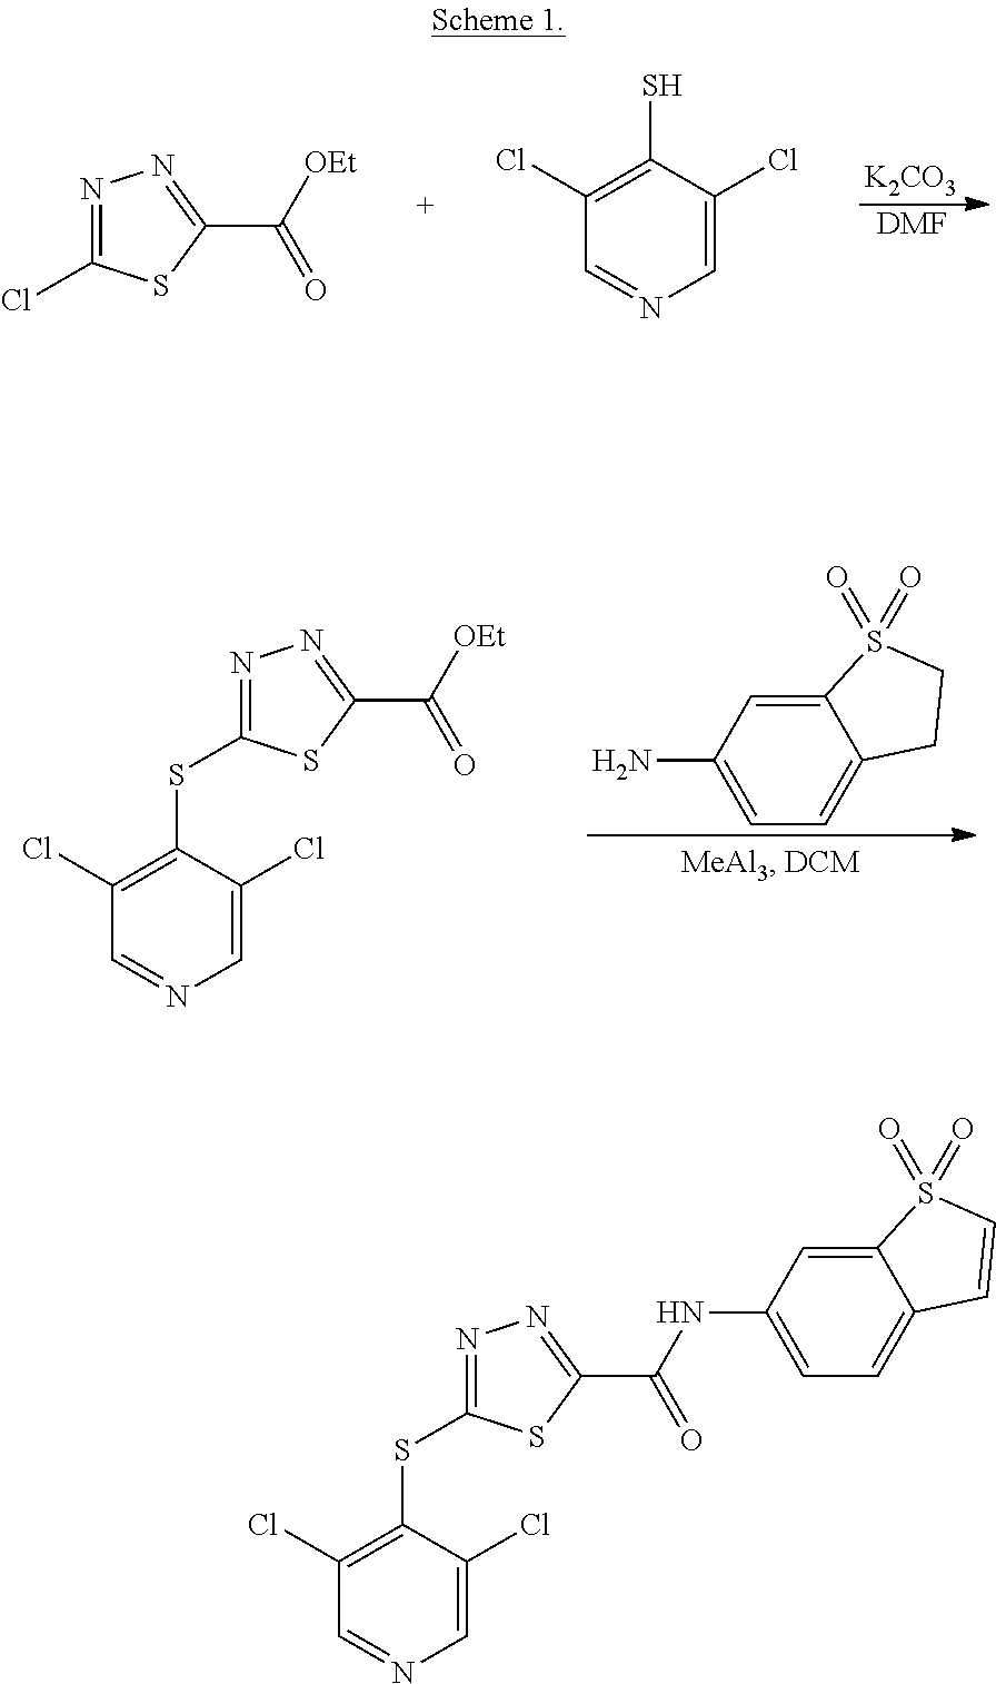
[K2CO3].[DMF].N1=C(Cl)SC(C([OEt])=O)=N1.C1=C(Cl)C(S)=C(Cl)C=N1.C12=CC(N)=CC=C1CCS2(=O)=O.C1=C(Cl)C(SC2=NN=C(C([OEt])=O)S2)=C(Cl)C=N1.C1=C(Cl)C(SC2=NN=C(C(NC3=CC=C4C(=C3)S(=O)(=O)C=C4)=O)S2)=C(Cl)C=N1
